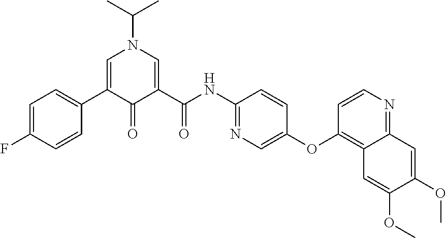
C1=C(C2=CC=C(F)C=C2)C(=O)C(C(NC2=NC=C(OC3=C4C(=NC=C3)C=C(OC)C(OC)=C4)C=C2)=O)=CN1C(C)C
